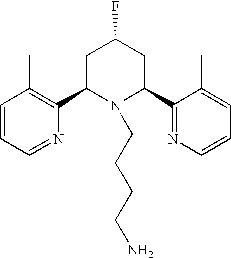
C1=CC=NC(C2N(CCCCN)C(C3=NC=CC=C3C)CC(F)C2)=C1C
